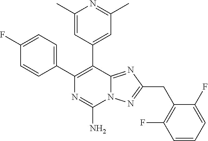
C1(C2=C(C3=CC(C)=NC(C)=C3)C3=NC(CC4=C(F)C=CC=C4F)=NN3C(N)=N2)=CC=C(F)C=C1
